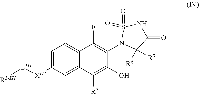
C1=C([XIII][LIII][R3-III])C=C2C(=C1)C(F)=C(N1C([R6])([R7])C(=O)NS1(=O)=O)C(O)=C2[R5]
